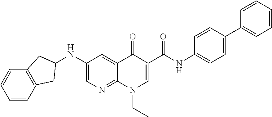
C1(NC2CC3=C(C=CC=C3)C2)=CN=C2C(=C1)C(=O)C(C(NC1=CC=C(C3=CC=CC=C3)C=C1)=O)=CN2CC
